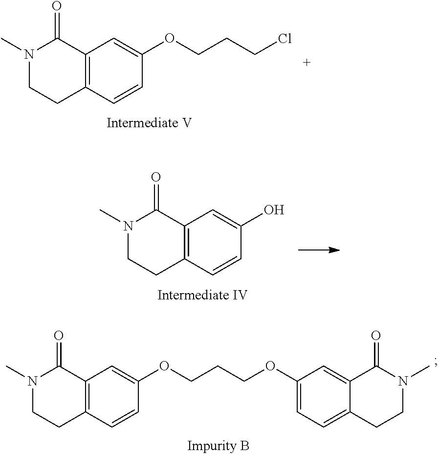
N1(C)CCC2=C(C1=O)C=C(OCCCCl)C=C2.N1(C)CCC2=C(C1=O)C=C(O)C=C2.N1(C)CCC2=C(C1=O)C=C(OCCCOC1=CC=C3C(=C1)C(=O)N(C)CC3)C=C2
